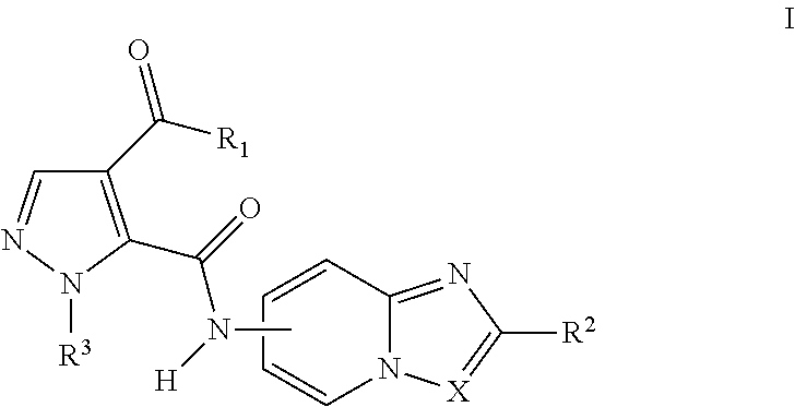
C1(C([R1])=O)=C(C(=O)N([H])C)N([R3])N=C1.C1=CC2=NC([R2])=[X]N2C=C1
